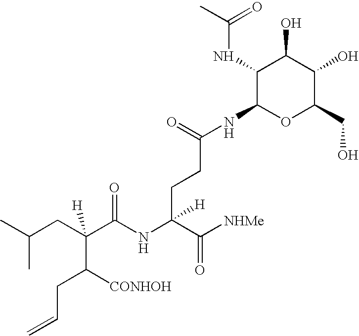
CC(CC(C(NC(C([NHMe])=O)(CCC(NC1OC(CO)C(O)C(O)C1NC(=O)C)=O)[H])=O)(C([CONHOH])CC=C)[H])C
